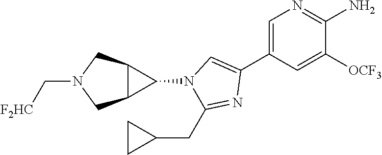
C1=C(C2=CN(C3C4C3CN(C[F2HC])C4)C(CC3CC3)=N2)C=C([OCF3])C(N)=N1
